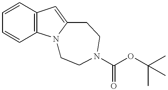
C1=CC2=C(C=C1)N1C(=C2)CCN(C(OC(C)(C)C)=O)CC1
